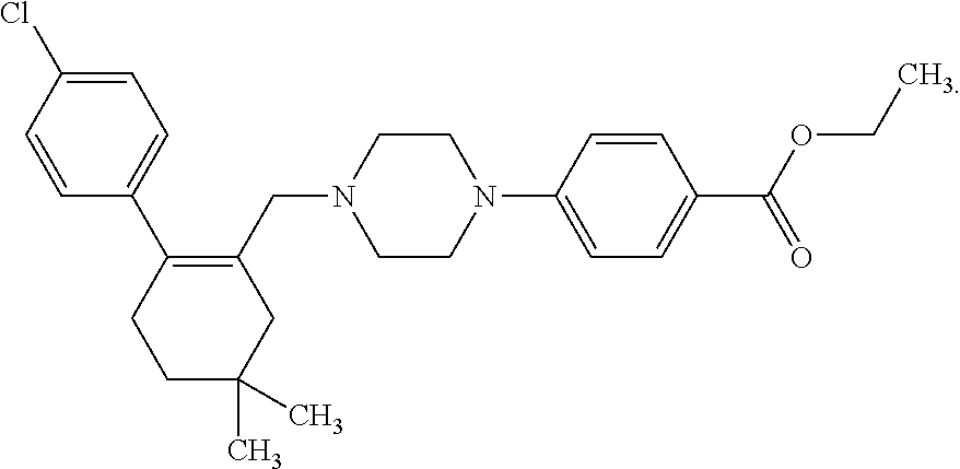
C1=CC(C2=C(CN3CCN(C4=CC=C(C(OCC)=O)C=C4)CC3)CC(C)(C)CC2)=CC=C1Cl
